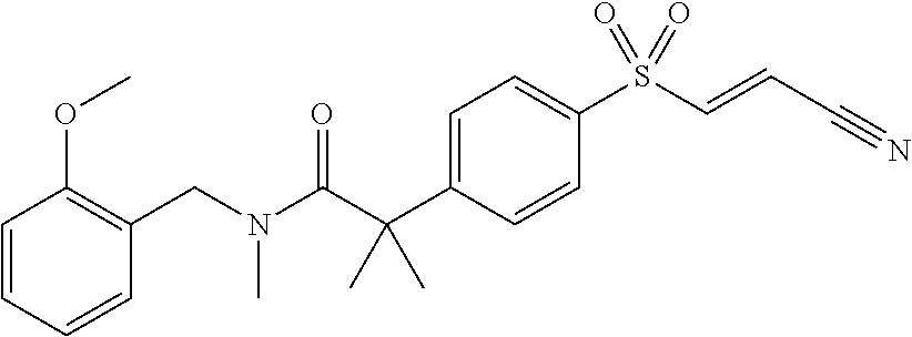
C1=C(C(C(N(CC2=C(OC)C=CC=C2)C)=O)(C)C)C=CC(S(C=CC#N)(=O)=O)=C1
